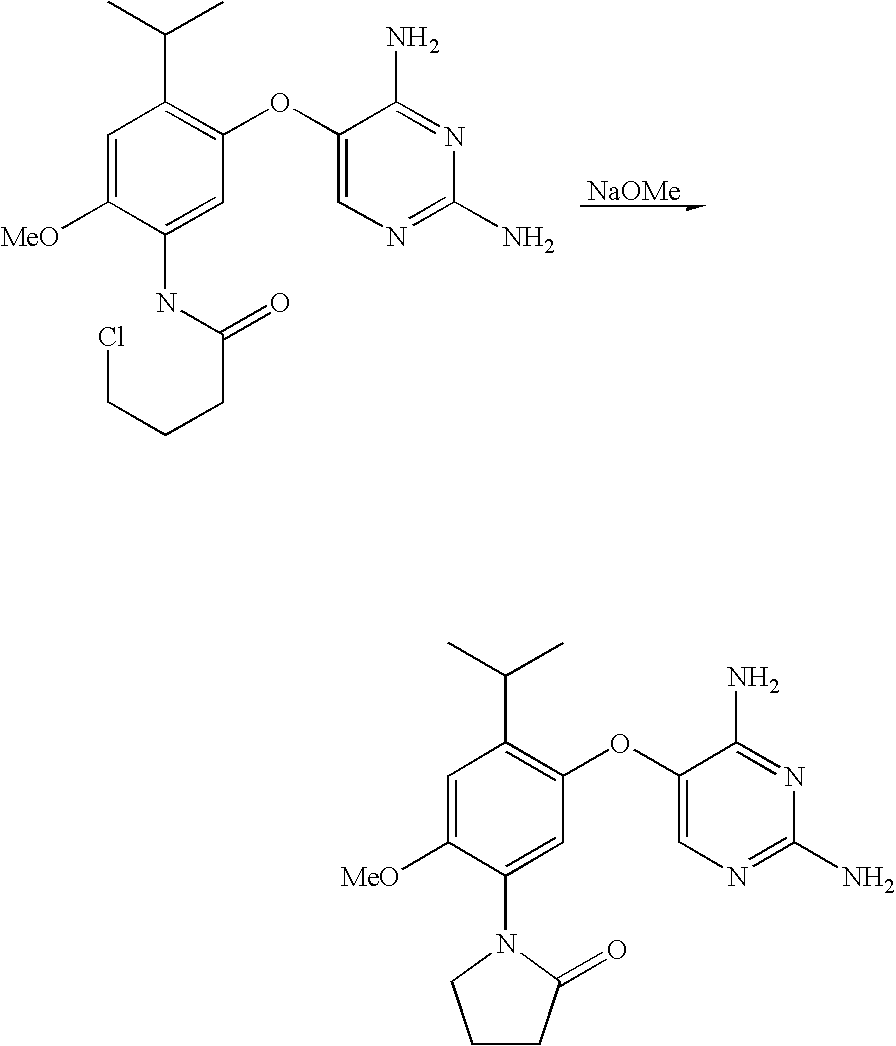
C1=C([MeO])C(NC(CCCCl)=O)=CC(OC2=CN=C(N)N=C2N)=C1C(C)C.[NaOMe].C1=C([MeO])C(N2CCCC2=O)=CC(OC2=CN=C(N)N=C2N)=C1C(C)C
